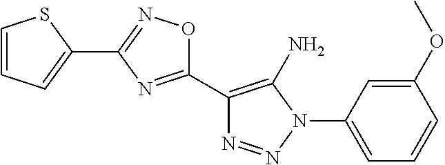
C1=CC=C(C2=NOC(C3=C(N)N(C4=CC=CC(OC)=C4)N=N3)=N2)S1
